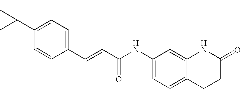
CC(C1=CC=C(C=CC(NC2=CC=C3C(=C2)NC(=O)CC3)=O)C=C1)(C)C
